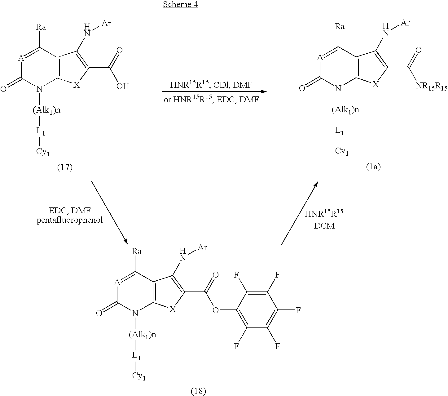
[A]1=C([Ra])C2=C(N([(Alk1)n][L1][Cy1])C1=O)[X]C(C(=O)O)=C2N[Ar].[A]1=C([Ra])C2=C(N([(Alk1)n][L1][Cy1])C1=O)[X]C(C(=O)[NR15R15])=C2N[Ar].[A]1=C([Ra])C2=C(N([(Alk1)n][L1][Cy1])C1=O)[X]C(C(=O)OC1=C(F)C(F)=C(F)C(F)=C1F)=C2N[Ar]
